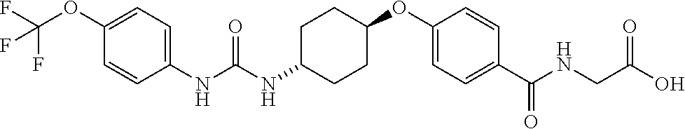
C1(NC(NC2CCC(OC3=CC=C(C(NCC(O)=O)=O)C=C3)CC2)=O)=CC=C(OC(F)(F)F)C=C1
